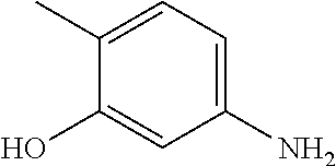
C1(O)=CC(N)=CC=C1C
